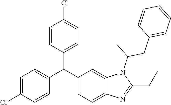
C1(C(C2=CC=C3C(=C2)N(C(CC2=CC=CC=C2)C)C(CC)=N3)C2=CC=C(Cl)C=C2)=CC=C(Cl)C=C1
